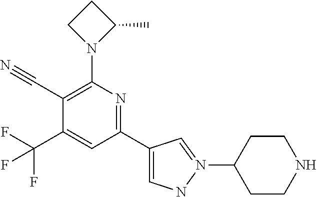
C1(C#N)=C(N2C(C)CC2)N=C(C2=CNN(C3CCNCC3)=C2)C=C1C(F)(F)F
